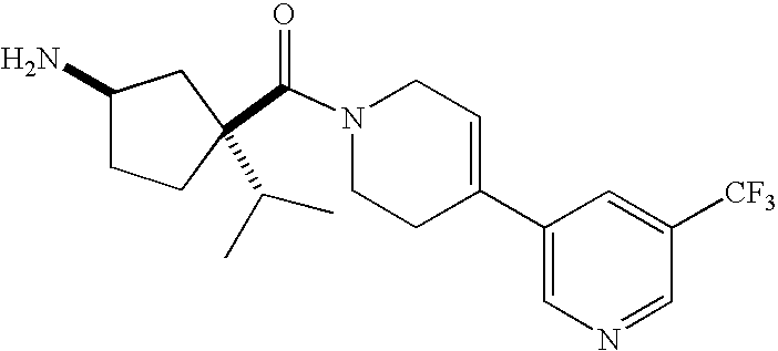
C(N1CCC(C2=CN=CC([CF3])=C2)=CC1)(=O)C1(C(C)C)CCC(N)C1
